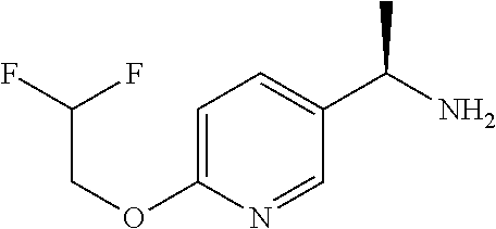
C1=C(OCC(F)F)N=CC(C(N)C)=C1
